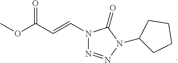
COC(C=CN1N=NN(C2CCCC2)C1=O)=O
